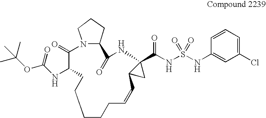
C1CCC=CC2CC2(C(NS(=O)(=O)NC2=CC(Cl)=CC=C2)=O)NC(=O)C2CCCN2C(=O)C(NC(OC(C)(C)C)=O)CC1
